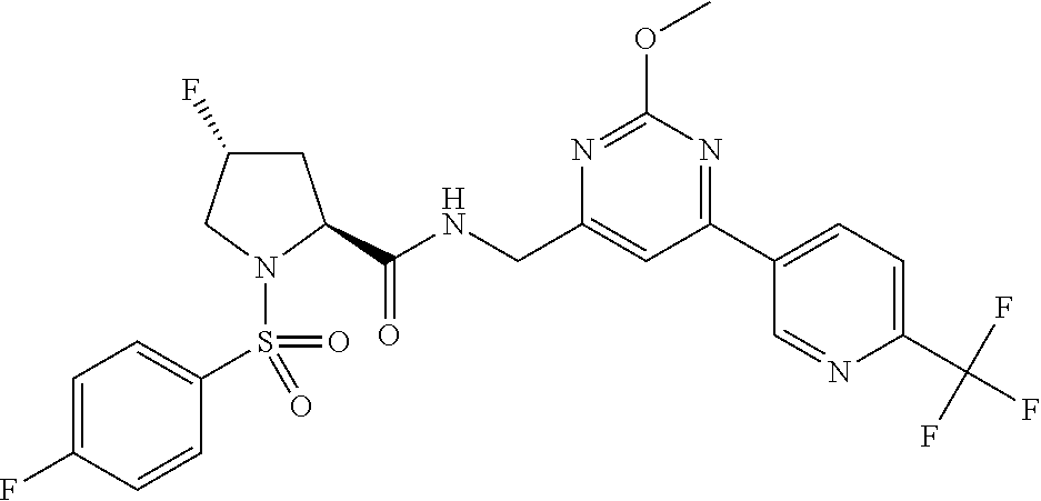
C(NCC1=CC(C2=CC=C(C(F)(F)F)N=C2)=NC(OC)=N1)(=O)C1CC(F)CN1S(C1=CC=C(F)C=C1)(=O)=O
